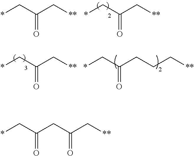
*CC(C[**])=O.*CC(C[**])=O.*CC(C[**])=O.*CC(CCC[**])=O.*CC(CC(C[**])=O)=O
